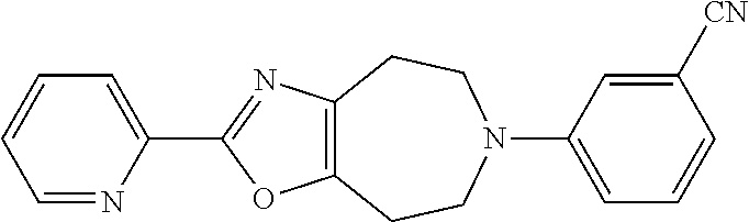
C1=NC(C2=NC3=C(O2)CCN(C2=CC=CC([CN])=C2)CC3)=CC=C1
